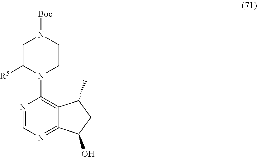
N1=CN=C2C(=C1N1CCN([Boc])CC1[R5])C(C)CC2O
